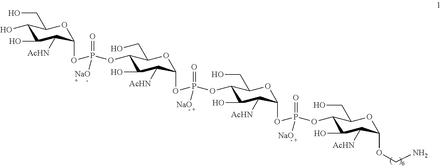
C1(O)C(O)C([AcHN])C(OP(OC2C(O)C([AcHN])C(OP(OC3C(O)C([AcHN])C(OP(OC4C(O)C([AcHN])C(OCN)OC4CO)(=O)[NaO])OC3CO)(=O)[NaO])OC2CO)(=O)[NaO])OC1CO
